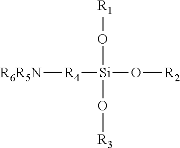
[R4]([R6R5N])[Si](O[R2])(O[R1])O[R3]
